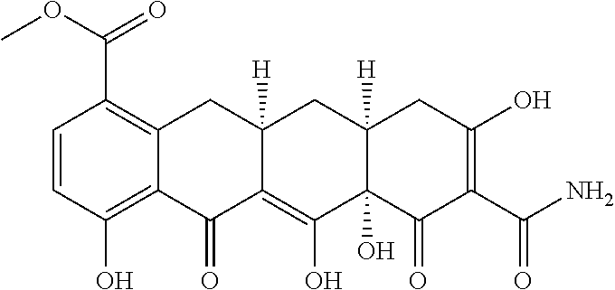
C1=CC(O)=C2C(=C1C(OC)=O)CC1([H])C(=C(O)C3(O)C([H])(C1)CC(O)=C(C(N)=O)C3=O)C2=O
